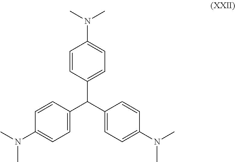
N(C1=CC=C(C(C2=CC=C(N(C)C)C=C2)C2=CC=C(N(C)C)C=C2)C=C1)(C)C
